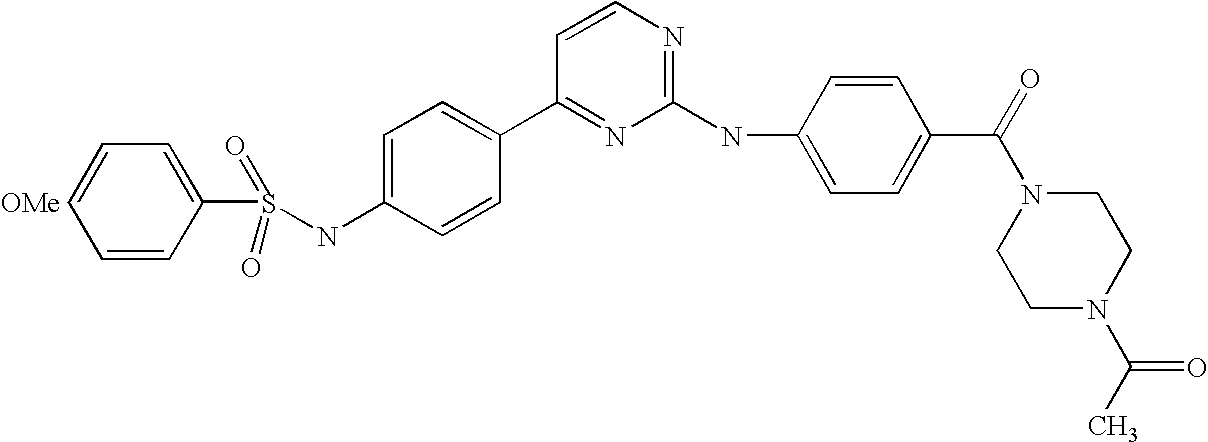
S(NC1=CC=C(C2=NC(NC3=CC=C(C(=O)N4CCN(C(C)=O)CC4)C=C3)=NC=C2)C=C1)(=O)(=O)C1=CC=CC=C1
